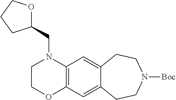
C12=C(C=C3C(=C1)CCN([Boc])CC3)N(CC1OCCC1)CCO2
